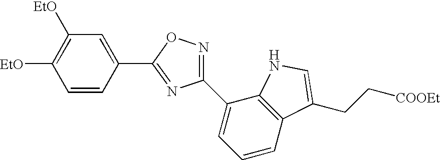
[EtO]C1=C([EtO])C=C(C2=NC(C3=CC=CC4=C3NC=C4CC[COOEt])=NO2)C=C1
